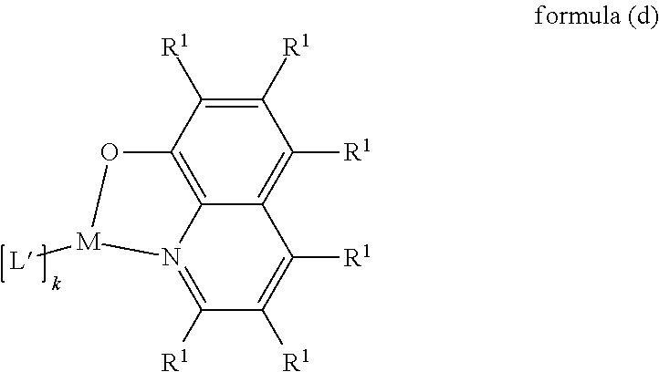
C1([R1])=C2C3=C(C([R1])=C1[R1])O[M]([L])N3=C([R1])C([R1])=C2[R1]
